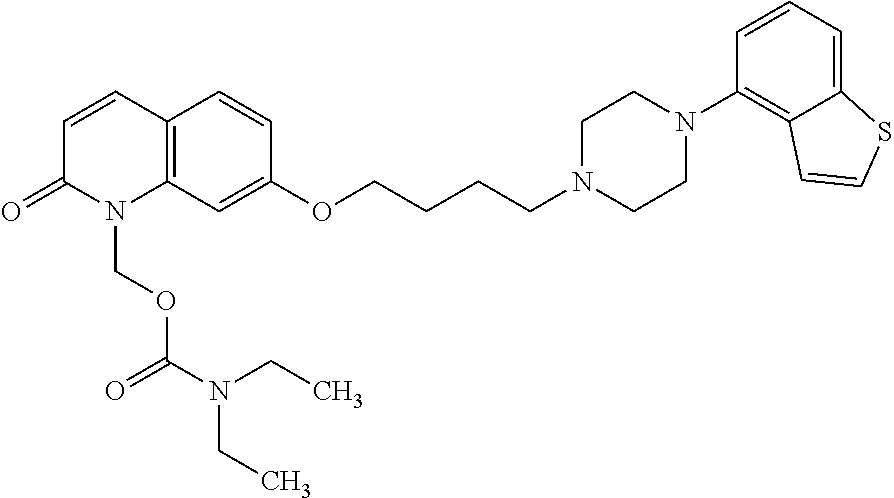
C1=CC=C2C(=C1N1CCN(CCCCOC3=CC4=C(C=C3)C=CC(=O)N4COC(N(CC)CC)=O)CC1)C=CS2
